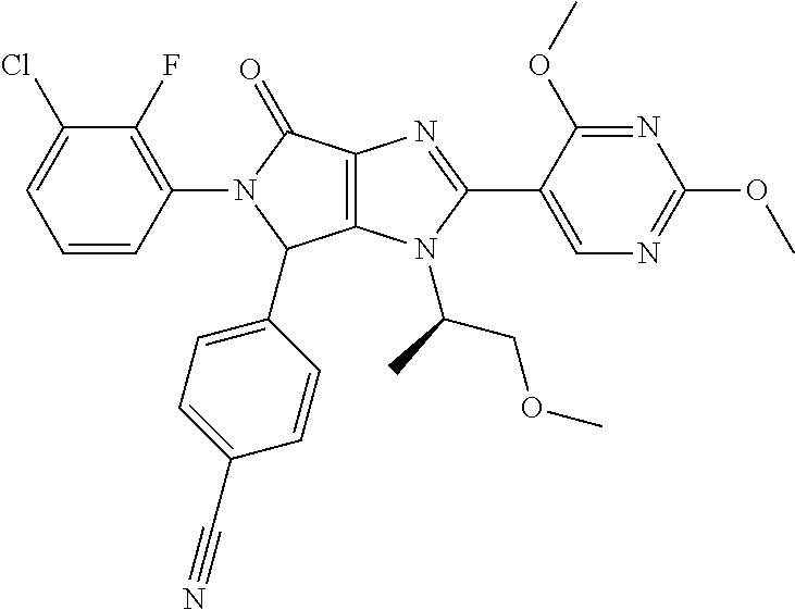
C12=C(N(C(C)COC)C(C3=CN=C(OC)N=C3OC)=N1)C(C1=CC=C(C#N)C=C1)N(C1=C(F)C(Cl)=CC=C1)C2=O
